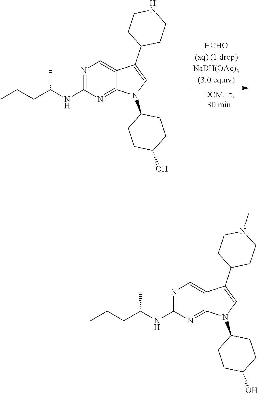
N1=C(NC(CCC)C)N=C2C(=C1)C(C1CCNCC1)=CN2C1CCC(O)CC1.N1=C(NC(CCC)C)N=C2C(=C1)C(C1CCN(C)CC1)=CN2C1CCC(O)CC1
